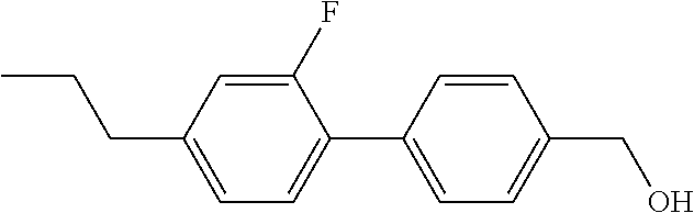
C1=C(CCC)C=C(F)C(C2=CC=C(CO)C=C2)=C1
